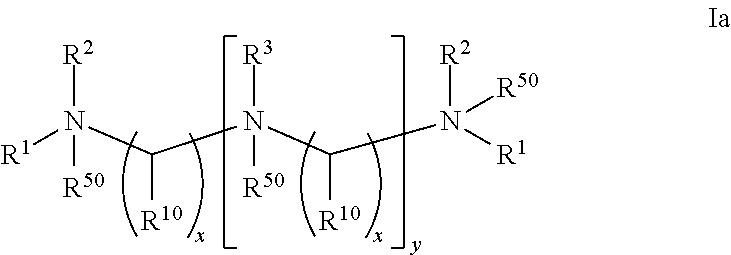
[R1]N([R2])(C([R10])N([R50])([R3])C([R10])N([R1])([R2])[R50])[R50]
